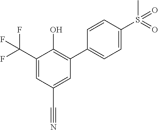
C1=C(C(F)(F)F)C(O)=C(C2=CC=C(S(C)(=O)=O)C=C2)C=C1C#N
